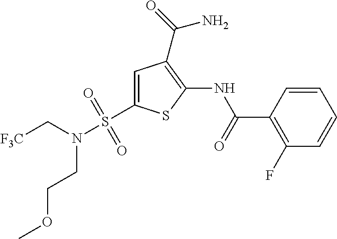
C1=CC(C(=O)NC2=C(C(=O)N)C=C(S(N(C[F3C])CCOC)(=O)=O)S2)=C(F)C=C1
